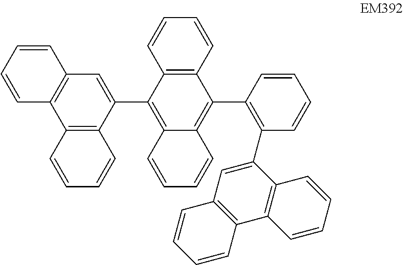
C12=C(C=C(C3=C4C(=C(C5=C(C6=CC7=C(C8=C6C=CC=C8)C=CC=C7)C=CC=C5)C5=C3C=CC=C5)C=CC=C4)C3=C1C=CC=C3)C=CC=C2
